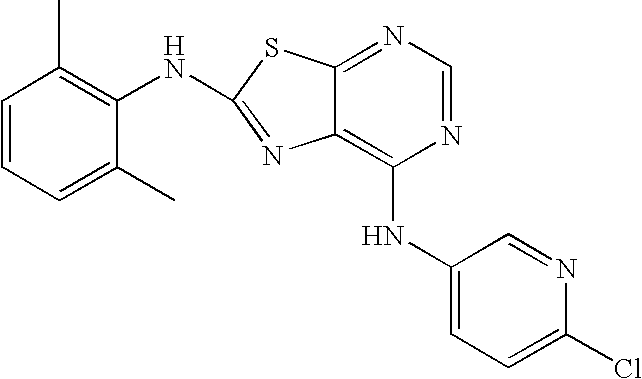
N1=CN=C2C(=C1NC1=CC=C(Cl)N=C1)N=C(NC1=C(C)C=CC=C1C)S2
